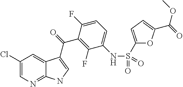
C12=NC=C(Cl)C=C1C(C(=O)C1=C(F)C(NS(=O)(=O)C3=CC=C(C(OC)=O)O3)=CC=C1F)=CN2
